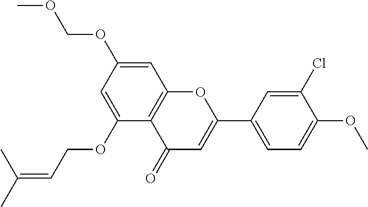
C12=C(C(OCC=C(C)C)=CC(OCOC)=C1)C(=O)C=C(C1=CC=C(OC)C(Cl)=C1)O2
